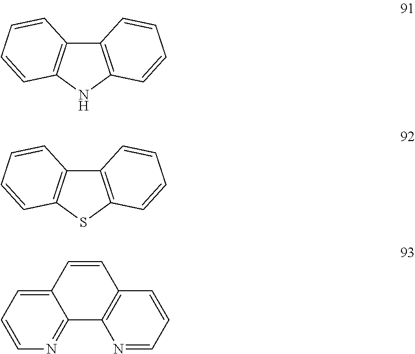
C12=C(NC3=C1C=CC=C3)C=CC=C2.C12=C(SC3=C1C=CC=C3)C=CC=C2.C1=CC=C2C(=N1)C1=C(C=C2)C=CC=N1
